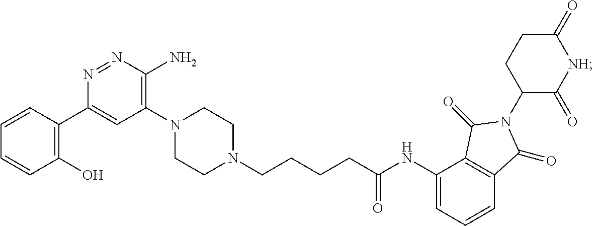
N1(CCCCC(NC2=CC=CC3=C2C(=O)N(C2C(=O)[NH]C(=O)CC2)C3=O)=O)CCN(C2=C(N)N=NC(C3=C(O)C=CC=C3)=C2)CC1
